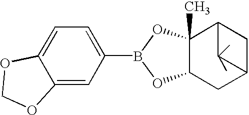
C1=C2C(=CC(B3OC4(C)C(O3)CC3CC4C3)=C1)OCO2
